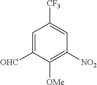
C1=C([OHC])C([OMe])=C([NO2])C=C1[CF3]
